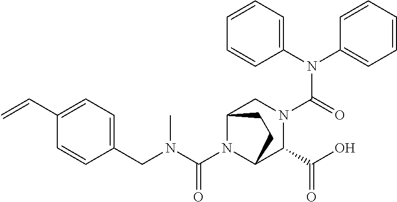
C1(CN(C)C(=O)N2C3C(C(=O)O)N(C(N(C4=CC=CC=C4)C4=CC=CC=C4)=O)CC2CC3)=CC=C(C=C)C=C1
